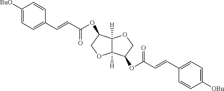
C1([BuO])=CC=C(C=CC(OC2C3([H])C([H])(OC2)C(OC(=O)C=CC2=CC=C([OBu])C=C2)CO3)=O)C=C1
